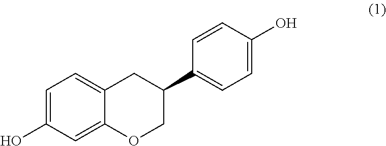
C1=C(O)C=C2C(=C1)CC(C1=CC=C(O)C=C1)CO2
